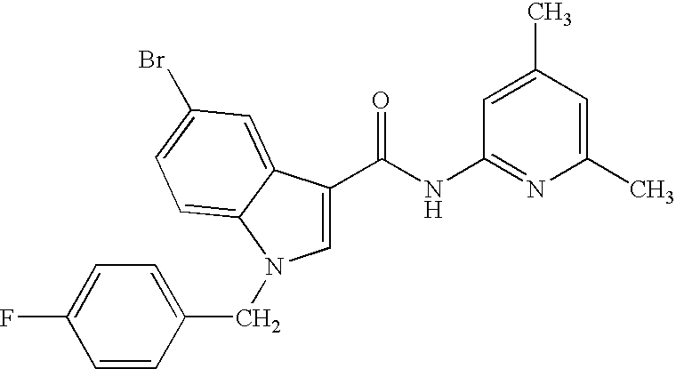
C1(C)=CC(NC(=O)C2=CN(CC3=CC=C(F)C=C3)C3=CC=C(Br)C=C23)=NC(C)=C1
